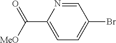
C1=NC(C([MeO])=O)=CC=C1Br
